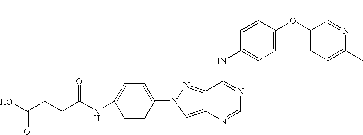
C12=CN(C3=CC=C(NC(CCC(O)=O)=O)C=C3)N=C1C(NC1=CC=C(OC3=CC=C(C)N=C3)C(C)=C1)=NC=N2
